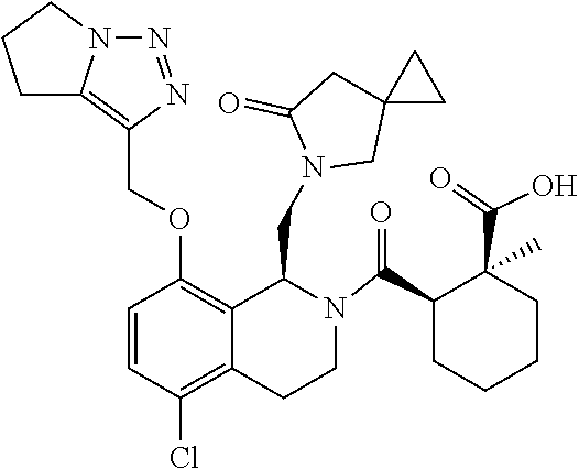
C12(CN(CC3C4=C(OCC5=C6N(N=N5)CCC6)C=CC(Cl)=C4CCN3C(C3CCCCC3(C(=O)O)C)=O)C(=O)C1)CC2
